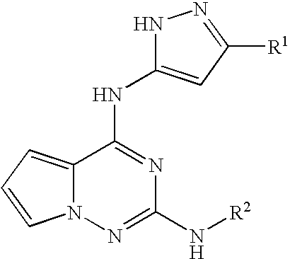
N1C(NC2=NC(N[R2])=NN3C2=CC=C3)=CC([R1])=N1
